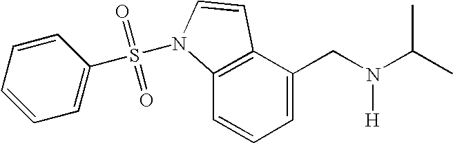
C1=C(CN([H])C(C)C)C2=C(C=C1)N(S(=O)(=O)C1=CC=CC=C1)C=C2
